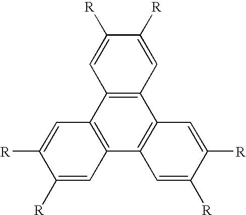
C12=C(C3=C(C4=C1C=C([R])C([R])=C4)C=C([R])C([R])=C3)C=C([R])C([R])=C2
